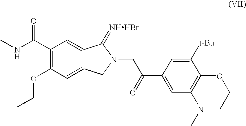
C1(C(NC)=O)=C(OCC)C=C2C(=C1)C(=[NHHBr])N(CC(C1=CC3=C(C([t-Bu])=C1)OCCN3C)=O)C2
